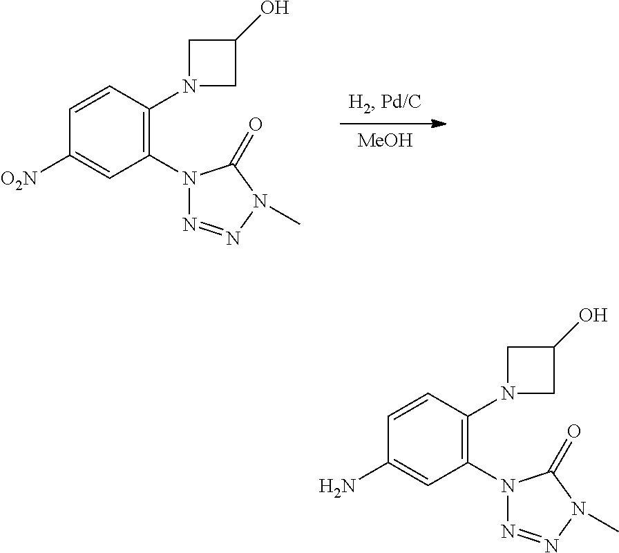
[MeOH].C1([O2N])=CC(N2N=NN(C)C2=O)=C(N2CC(O)C2)C=C1.C1(N)=CC(N2N=NN(C)C2=O)=C(N2CC(O)C2)C=C1
